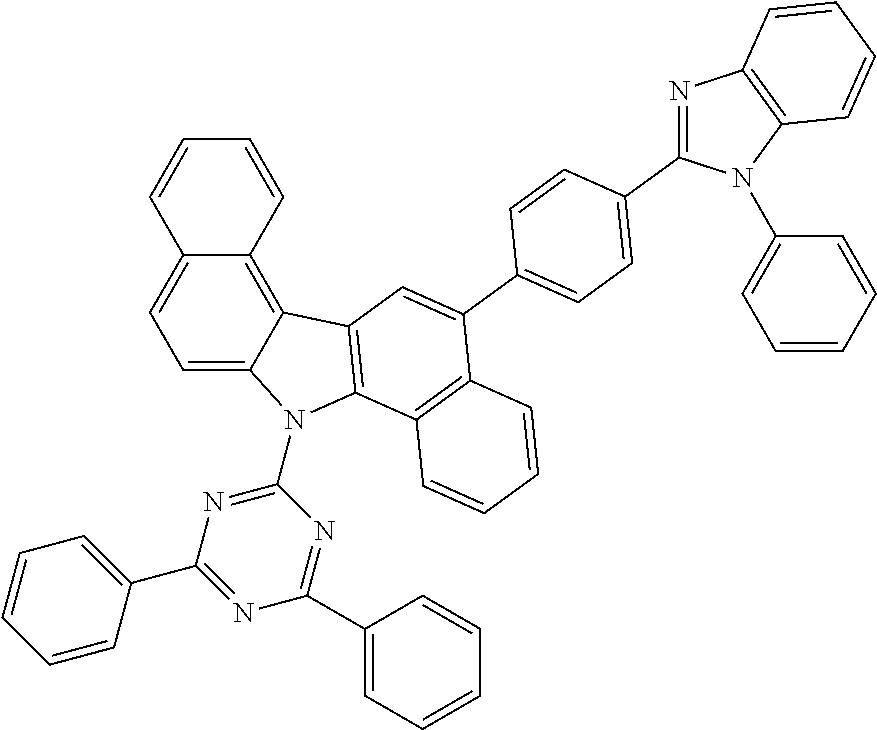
C1=C2C(=C3C(=C1)C=CC=C3)C1=C(N2C2=NC(C3=CC=CC=C3)=NC(C3=CC=CC=C3)=N2)C2=C(C(C3=CC=C(C4=NC5=C(N4C4=CC=CC=C4)C=CC=C5)C=C3)=C1)C=CC=C2
